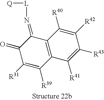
C12=C(C(=N[L][Q])C(=O)C([R31])=C1[R39])C([R40])=C([R42])C([R43])=C2[R41]
